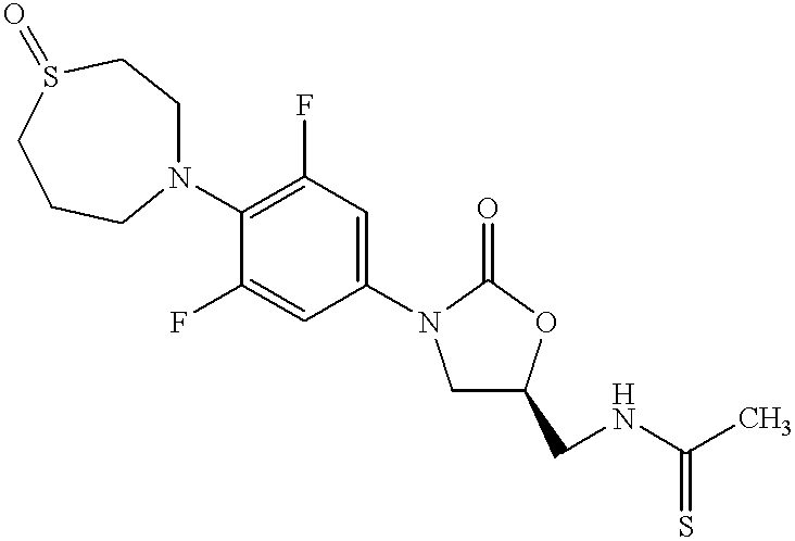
N1(C2=C(F)C=C(N3CC(CNC(C)=S)OC3=O)C=C2F)CCS(=O)CCC1
